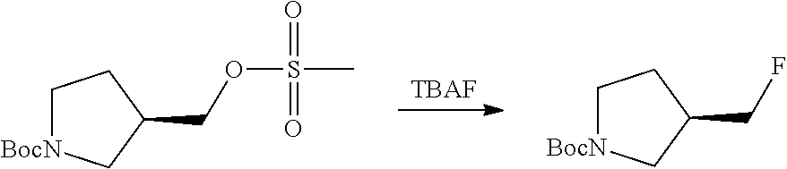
[TBAF].C1(CF)C[BocN]CC1.C1(COS(=O)(=O)C)C[BocN]CC1
